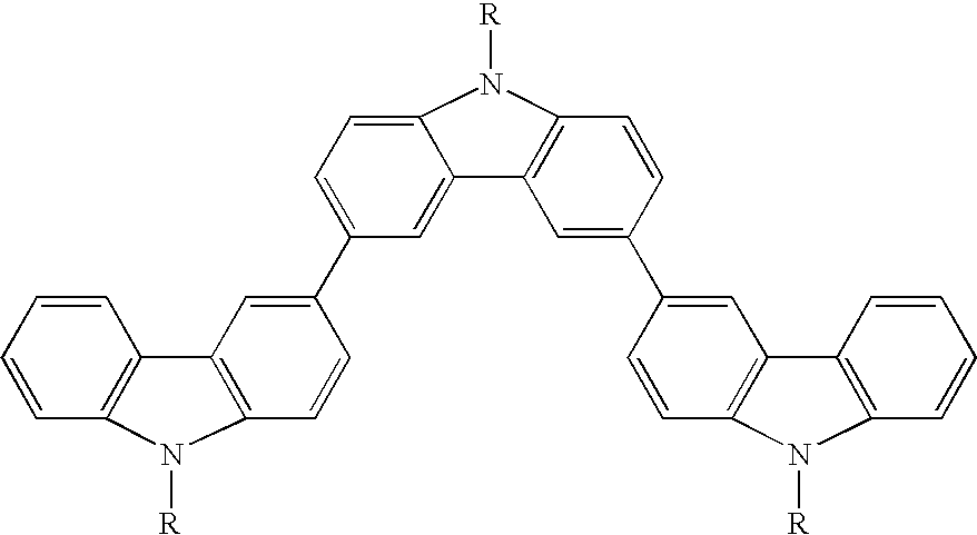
C1=C(C2=CC3=C(C=C2)N([R])C2=C3C=CC=C2)C=C2C(=C1)N([R])C1=C2C=C(C2=CC3=C(C=C2)N([R])C2=C3C=CC=C2)C=C1
